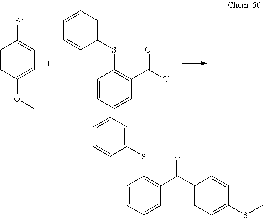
C1=CC=CC(C(Cl)=O)=C1SC1=CC=CC=C1.C1=CC(OC)=CC=C1Br.C1=CC=CC(C(C2=CC=C(SC)C=C2)=O)=C1SC1=CC=CC=C1
